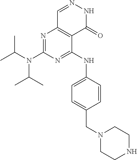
CC(N(C(C)C)C1=NC2=C(C(NC3=CC=C(CN4CCNCC4)C=C3)=N1)C(=O)NN=C2)C
